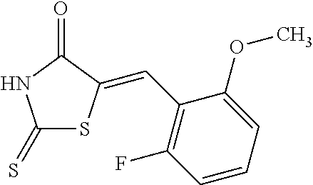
C1(=S)SC(=CC2=C(F)C=CC=C2OC)C(=O)N1
